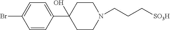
C1=C(Br)C=CC(C2(O)CCN(CCC[SO3H])CC2)=C1
